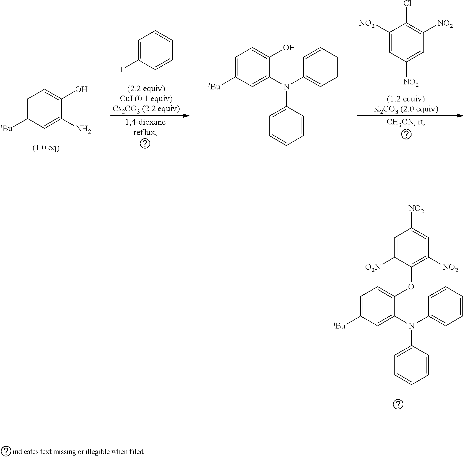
C1=C([tBu])C=C(N(C2=CC=CC=C2)C2=CC=CC=C2)C(O)=C1.C1([NO2])=CC([NO2])=CC([NO2])=C1Cl.C1=C([tBu])C=C(N)C(O)=C1.C1=C(I)C=CC=C1.C1=C([tBu])C=C(N(C2=CC=CC=C2)C2=CC=CC=C2)C(OC2=C([NO2])C=C([NO2])C=C2[O2N])=C1
